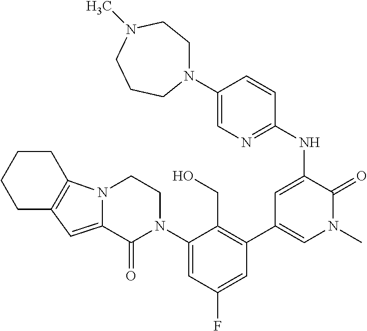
C1(NC2=CC(C3=C(CO)C(N4CCN5C(=CC6=C5CCCC6)C4=O)=CC(F)=C3)=CN(C)C2=O)=NC=C(N2CCN(C)CCC2)C=C1
